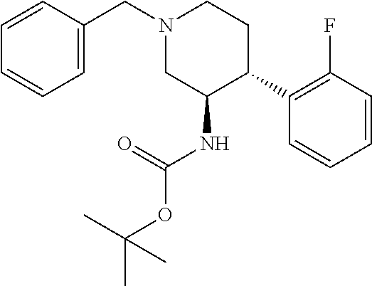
C1=CC(CN2CC(NC(=O)OC(C)(C)C)C(C3=C(F)C=CC=C3)CC2)=CC=C1
